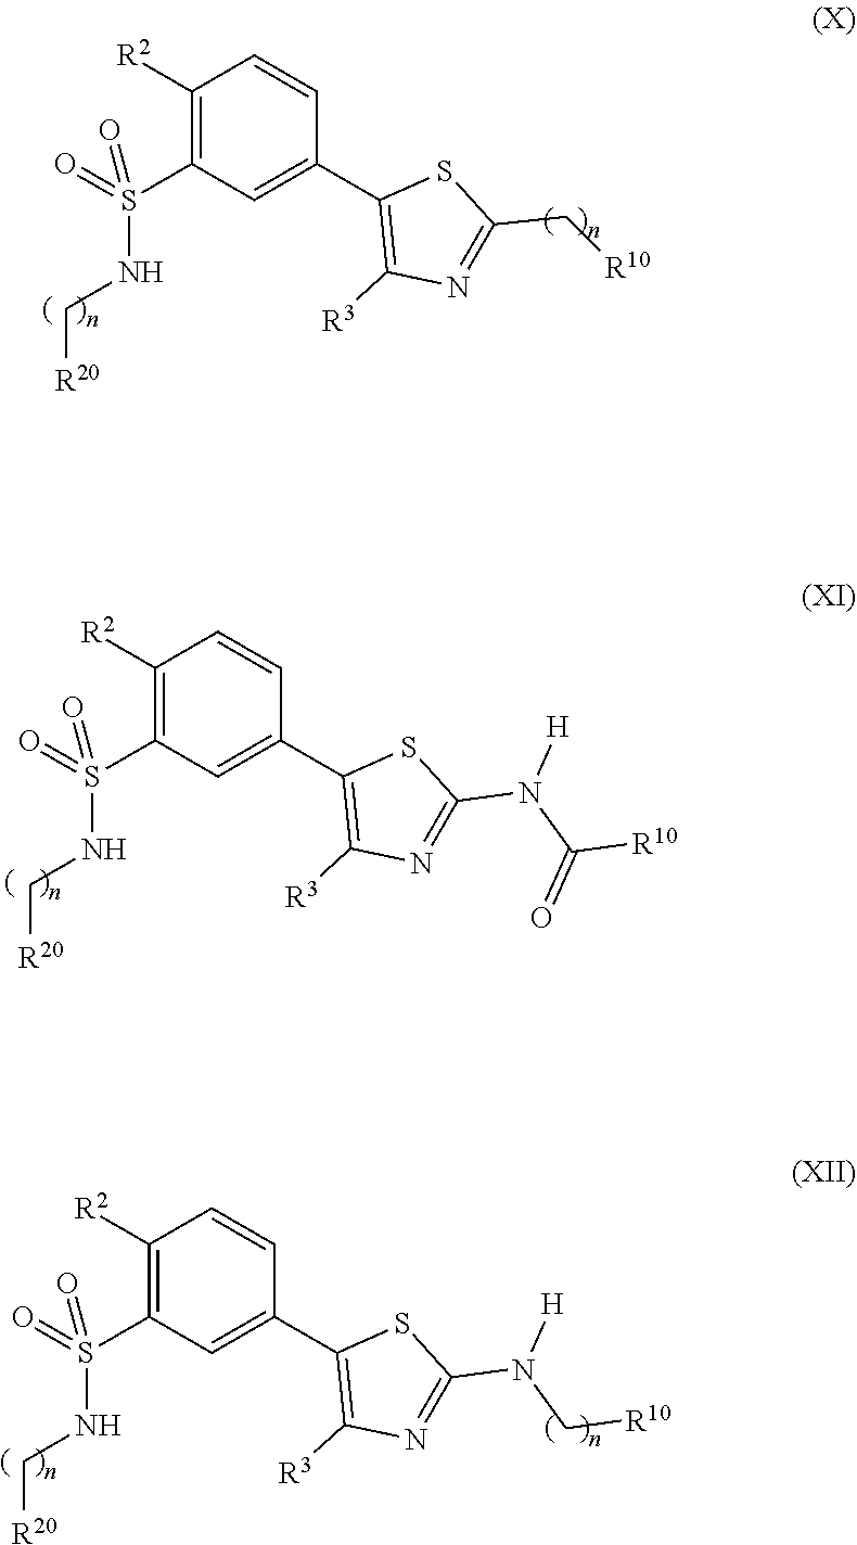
S(NC[R20])(C1=C([R2])C=CC(C2=C([R3])N=C(C[R10])S2)=C1)(=O)=O.S(NC[R20])(C1=C([R2])C=CC(C2=C([R3])N=C(N(C(=O)[R10])[H])S2)=C1)(=O)=O.S(NC[R20])(C1=C([R2])C=CC(C2=C([R3])N=C(N(C[R10])[H])S2)=C1)(=O)=O
